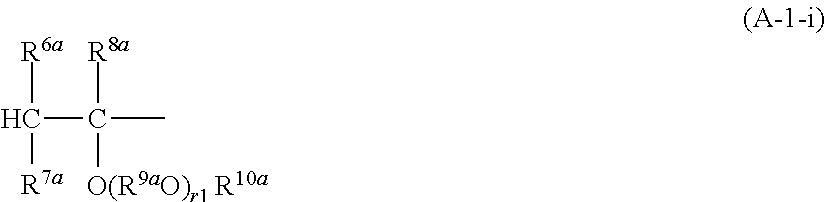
[R6a]C([R7a])C([O(R9aO)r1 R10a])(C)[R8a]
